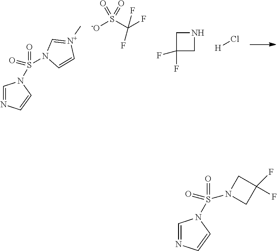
C1=NC=CN1S(=O)(=O)N1C=[N+](C)C=C1.[-O]S(C(F)(F)F)(=O)=O.N1CC(F)(F)C1.[H]Cl.C1=NC=CN1S(=O)(=O)N1CC(F)(F)C1
